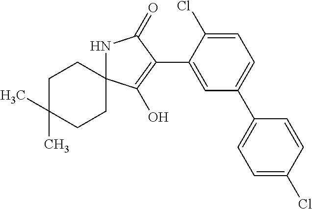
C1C(C)(C)CCC2(C1)NC(=O)C(C1=CC(C3=CC=C(Cl)C=C3)=CC=C1Cl)=C2O
